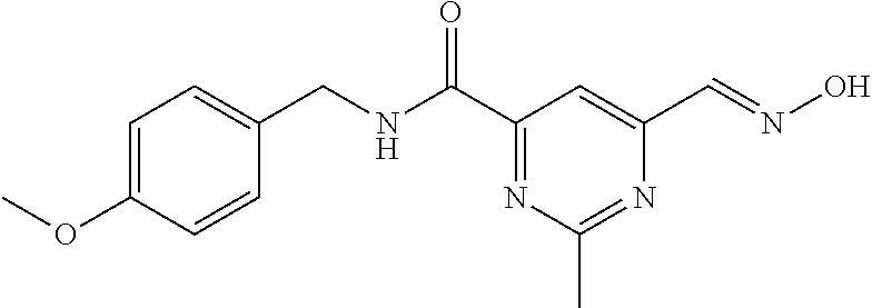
C1=C(OC)C=CC(CNC(C2=NC(C)=NC(C=NO)=C2)=O)=C1
